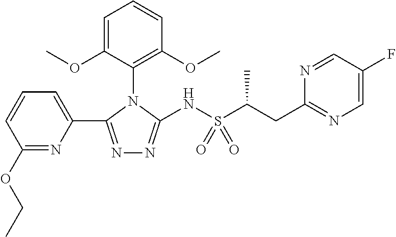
N1=C(C2=CC=CC(OCC)=N2)N(C2=C(OC)C=CC=C2OC)C(NS(C(C)CC2=NC=C(F)C=N2)(=O)=O)=N1
